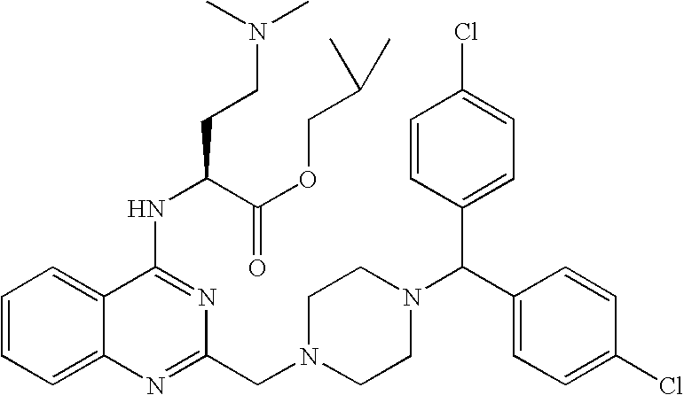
C1(NC(CCN(C)C)C(OCC(C)C)=O)=NC(CN2CCN(C(C3=CC=C(Cl)C=C3)C3=CC=C(Cl)C=C3)CC2)=NC2=CC=CC=C12
